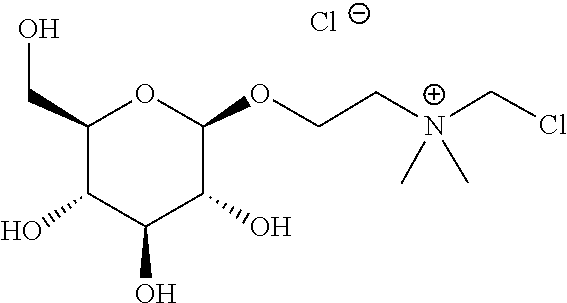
C[N+](C)(CCOC1OC(CO)C(O)C(O)C1O)CCl.[Cl-]
